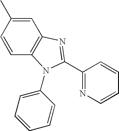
C1(C2=NC3=C(C=CC(C)=C3)N2C2=CC=CC=C2)=NC=CC=C1
